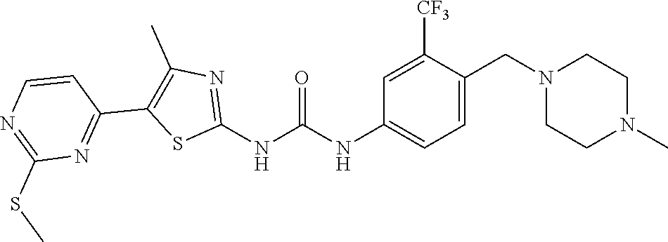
C1=C(CN2CCN(C)CC2)C([CF3])=CC(NC(NC2=NC(C)=C(C3=NC(SC)=NC=C3)S2)=O)=C1
